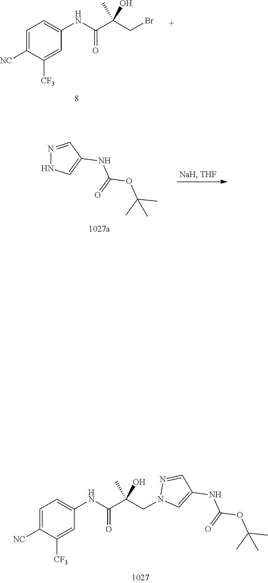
C1=C([NC])C([CF3])=CC(NC(=O)C(O)(CBr)C)=C1.N1N=CC(NC(OC(C)(C)C)=O)=C1.N1(CC(C(NC2=CC=C([NC])C([CF3])=C2)=O)(O)C)C=C(NC(OC(C)(C)C)=O)C=N1
